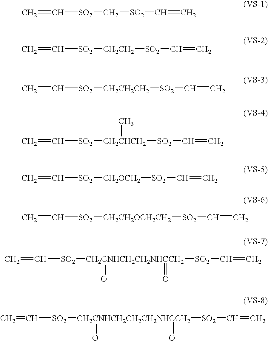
C=C[SO2]C[SO2]C=C.C=C[SO2][CH2CH2][SO2]C=C.C=C[SO2][CH2CH2CH2][SO2]C=C.C=C[SO2][CH2CHCH2](C)[SO2]C=C.C=C[SO2][CH2OCH2][SO2]C=C.C=C[SO2][CH2CH2OCH2CH2][SO2]C=C.C=C[SO2][CH2CNHCH2CH2NHCCH2]([SO2]C=C)(=O)=O.C=C[SO2][CH2CNHCH2CH2CH2NHCCH2]([SO2]C=C)(=O)=O
